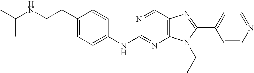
N(C1=NC2=C(C=N1)N=C(C1=CC=NC=C1)N2CC)C1=CC=C(CCNC(C)C)C=C1
